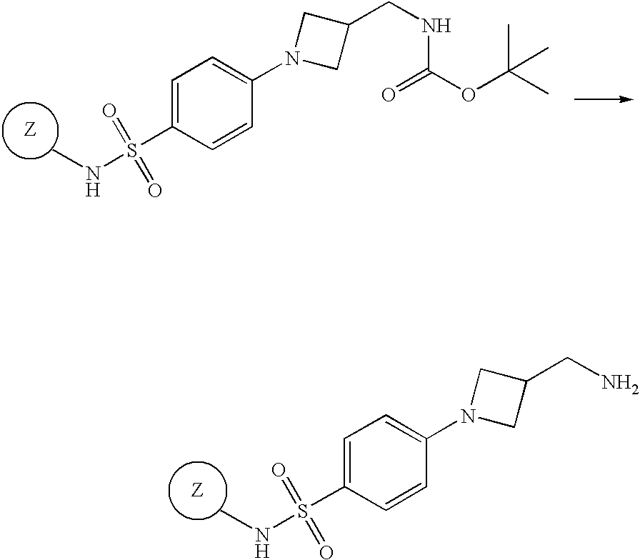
C1=CC(S(NC)(=O)=O)=CC=C1N1CC(CN)C1.C1=CC(S(NC)(=O)=O)=CC=C1N1CC(CNC(OC(C)(C)C)=O)C1
